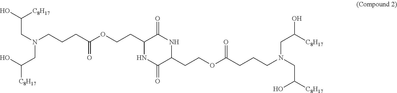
C([C8H17])(O)CN(CCCC(OCCC1C(=O)NC(CCOC(CCCN(CC([C8H17])O)CC([C8H17])O)=O)C(=O)N1)=O)CC(O)[C8H17]
